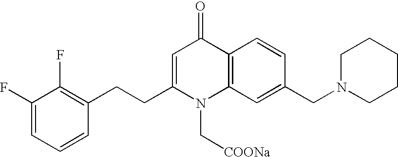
C1(F)=CC=CC(CCC2=CC(=O)C3=C(N2C[COONa])C=C(CN2CCCCC2)C=C3)=C1F
